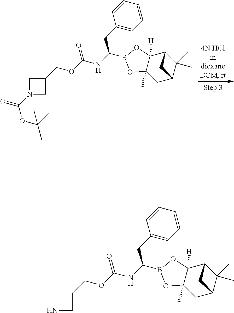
C1N(C(=O)OC(C)(C)C)CC1COC(NC(CC1=CC=CC=C1)B1OC2(C)C([H])(O1)C1C(C)(C)C(C2)C1)=O.C1NCC1COC(NC(CC1=CC=CC=C1)B1OC2(C)C([H])(O1)C1C(C)(C)C(C2)C1)=O
